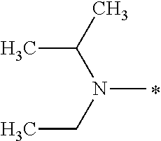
N(C)(CC)C(C)C
